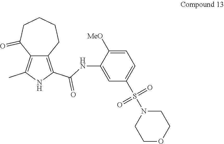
C12=C(C)NC(C(NC3=CC(S(=O)(=O)N4CCOCC4)=CC=C3[MeO])=O)=C1CCCCC2=O
